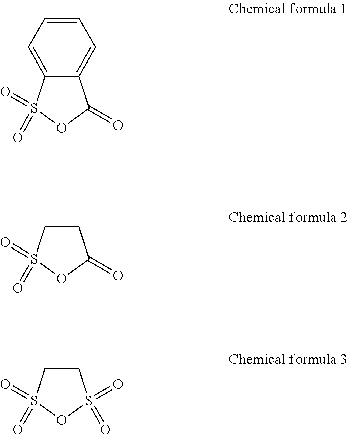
C12=CC=CC=C1C(=O)OS2(=O)=O.C1CS(=O)(=O)OC1=O.C1CS(=O)(=O)OS1(=O)=O
